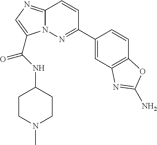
N12C(=NC=C1C(NC1CCN(C)CC1)=O)C=CC(C1=CC3=C(C=C1)OC(N)=N3)=N2
